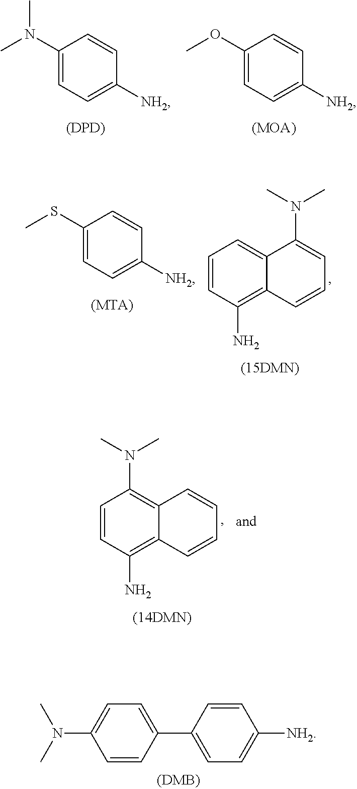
C1(N(C)C)=CC=C([NH2])C=C1.[(DPD)].C1(OC)=CC=C([NH2])C=C1.[(MOA)].C1=CC(N)=C2C(=C1)C(N(C)C)=CC=C2.C1(SC)=CC=C([NH2])C=C1.[(MTA)].C1=CC(N)=C2C(=C1N(C)C)C=CC=C2.C1=CC(C2=CC=C([NH2])C=C2)=CC=C1N(C)C
